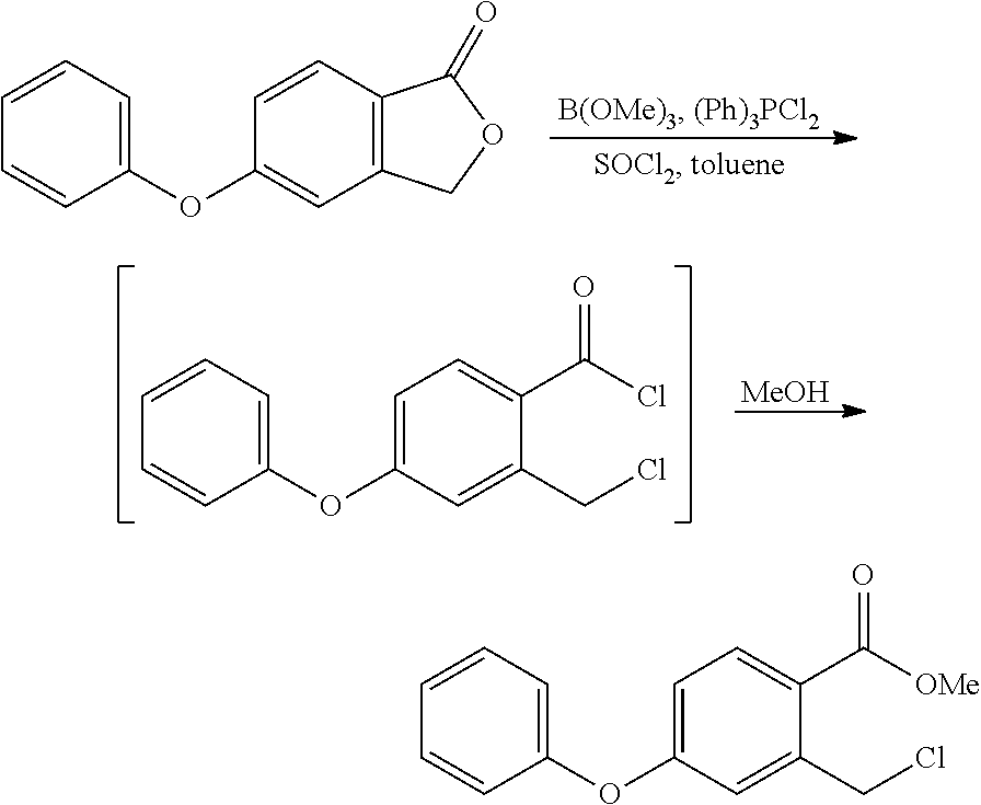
C1=C(OC2=CC=CC=C2)C=C(CCl)C(C([OMe])=O)=C1.C1=CC2=C(C=C1OC1=CC=CC=C1)COC2=O.C1=C(OC2=CC=CC=C2)C=C(CCl)C(C(Cl)=O)=C1.[MeOH]
